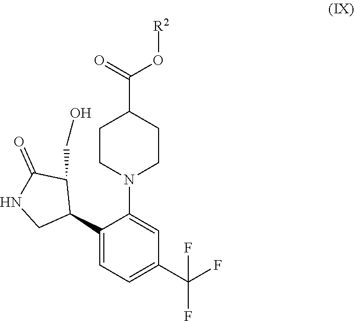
C1(C2C(CO)C(=O)NC2)=CC=C(C(F)(F)F)C=C1N1CCC(C(=O)O[R2])CC1
